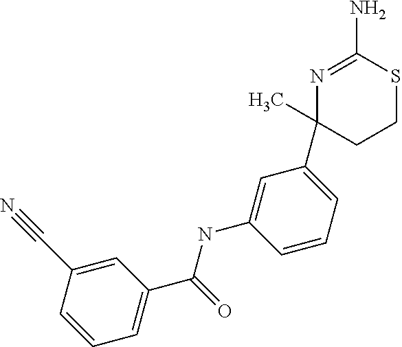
N1=C(N)SCCC1(C)C1=CC=CC(NC(=O)C2=CC=CC(C#N)=C2)=C1
